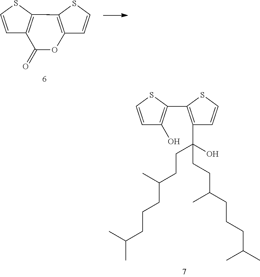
C1=CSC2=C1C(=O)OC1=C2SC=C1.C1=CSC(C2=C(C(O)(CCC(CCCC(C)C)C)CCC(CCCC(C)C)C)C=CS2)=C1O
